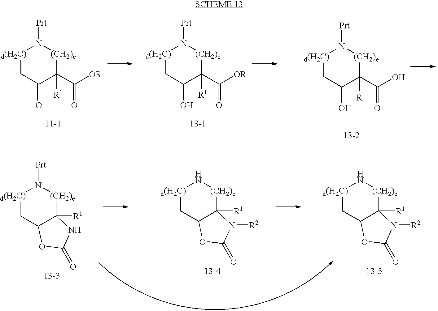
[d(H2C)]1CC(=O)C(C([OR])=O)([R1])[(CH2)e]N1[Prt].[d(H2C)]1CC(O)C(C([OR])=O)([R1])[(CH2)e]N1[Prt].[d(H2C)]1CC(O)C(C(O)=O)([R1])[(CH2)e]N1[Prt].[d(H2C)]1CC2C([R1])([(CH2)e]N1)N([R2])C(=O)O2.[d(H2C)]1CC2C([R1])([(CH2)e]N1)N([R2])C(=O)O2.[d(H2C)]1CC2C([R1])([(CH2)e]N1[Prt])NC(=O)O2
